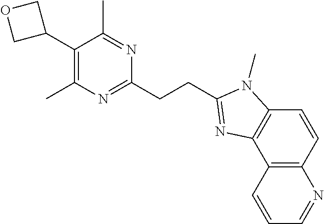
C1(C)=C(C2COC2)C(C)=NC(CCC2=NC3=C(C=CC4=C3C=CC=N4)N2C)=N1
